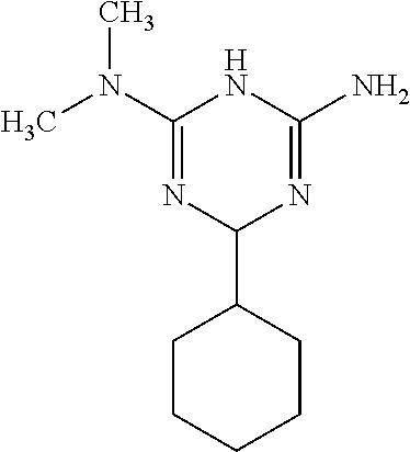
CN(C1=NC(C2CCCCC2)N=C(N)N1)C
